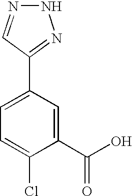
C1=C(C2=NNN=C2)C=C(C(O)=O)C(Cl)=C1
